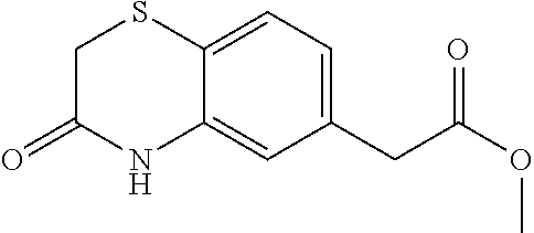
C1C(=O)NC2=CC(CC(OC)=O)=CC=C2S1
